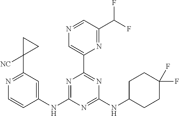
N1=C(NC2=CC(C3([NC])CC3)=NC=C2)N=C(NC2CCC(F)(F)CC2)N=C1C1=CN=CC(C(F)F)=N1
